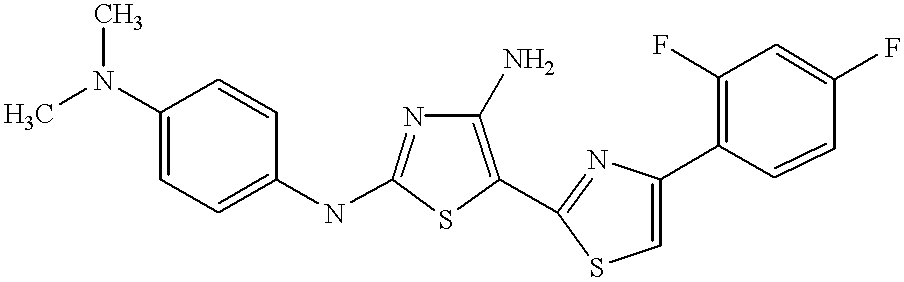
C1(N)=C(C2=NC(C3=C(F)C=C(F)C=C3)=CS2)SC(NC2=CC=C(N(C)C)C=C2)=N1
